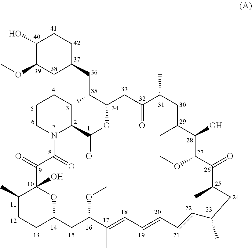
C1(C)CCC2OC1(O)C(=O)C(=O)N1C(CCCC1)C(=O)OC(C(CC1CCC(O)C(OC)C1)C)CC(=O)C(C)C=C(C)C(O)C(OC)C(=O)C(C)CC(C)C=CC=CC=C(C)C(OC)C2
